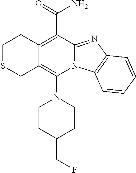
C12=C(C(=O)N)C3=NC4=C(N3C(N3CCC(CF)CC3)=C1CSCC2)C=CC=C4
